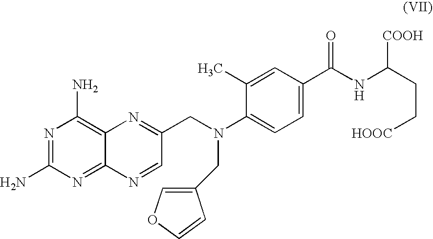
N1=C(N)N=C2C(=C1N)N=C(CN(CC1=COC=C1)C1=CC=C(C(NC(CC[HOOC])[COOH])=O)C=C1C)C=N2
